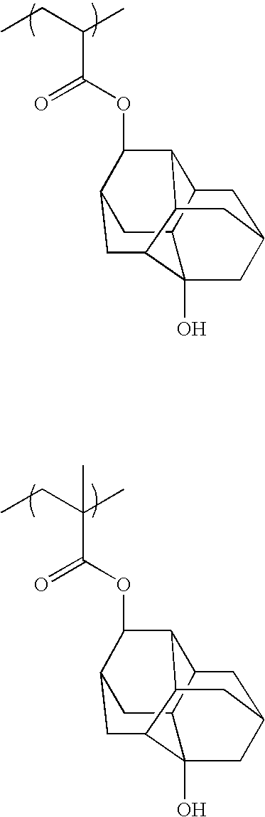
CCC(C)C(OC1C2CC3C4(O)C(C5C1C3CC(C4)C5)C2)=O.CCC(C)(C(OC1C2CC3C4(O)C(C5C1C3CC(C4)C5)C2)=O)C
